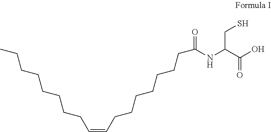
C(=CCCCCCCCC(NC(CS)C(O)=O)=O)CCCCCCCC
